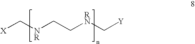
[X]C[NR]CC[RN]C[Y]
